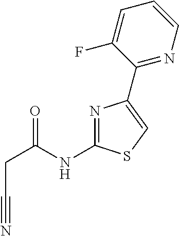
C(C(NC1=NC(C2=NC=CC=C2F)=CS1)=O)C#N
